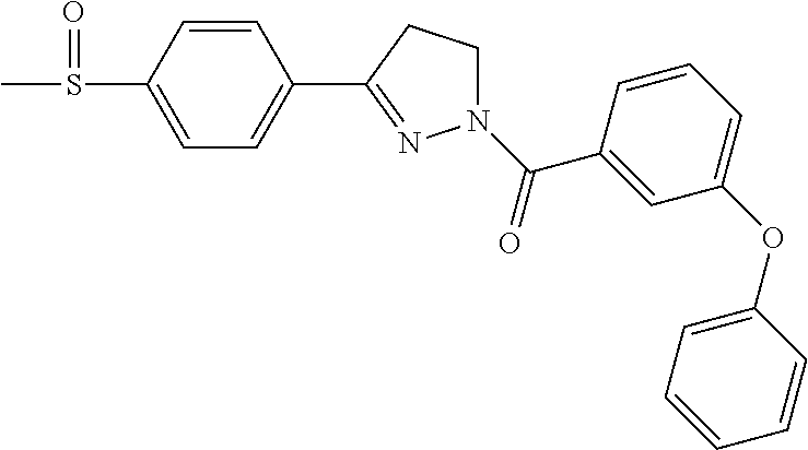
C1=CC(S(C)=O)=CC=C1C1=NN(C(=O)C2=CC(OC3=CC=CC=C3)=CC=C2)CC1
